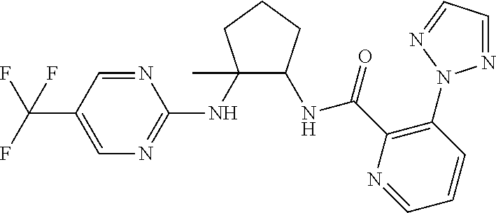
C1(NC2=NC=C(C(F)(F)F)C=N2)(C)C(NC(C2=C(N3N=CC=N3)C=CC=N2)=O)CCC1
